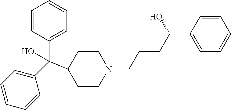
C1(C(C2=CC=CC=C2)(C2CCN(CCCC(C3=CC=CC=C3)O)CC2)O)=CC=CC=C1
